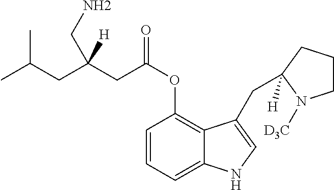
C1=CC=C2C(=C1OC(CC(CC(C)C)([H])CN)=O)C(CC1([H])CCCN1[D3C])=CN2
